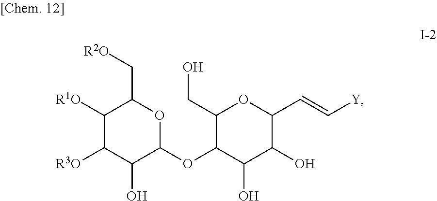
C1([R3O])C(O)C(OC2C(O)C(O)C(C=C[Y])OC2CO)OC(C[R2O])C1[R1O]
